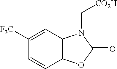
C12=C(C=C([F3C])C=C1)N(C[CO2H])C(=O)O2
